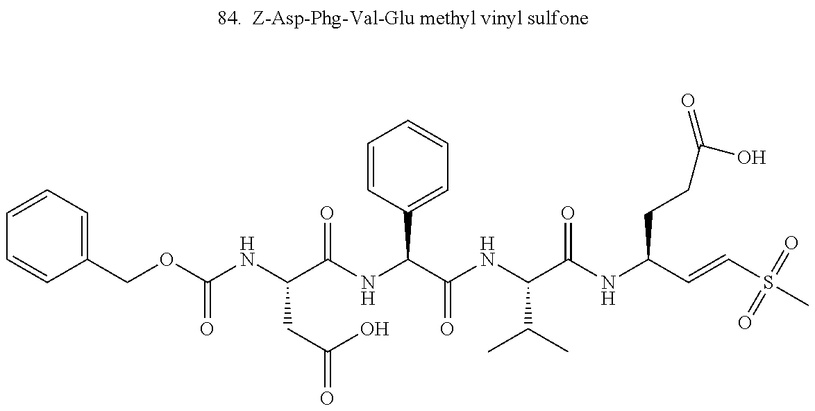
C1=CC=C(COC(NC(C(NC(C(NC(C(NC(C=CS(C)(=O)=O)CCC(O)=O)=O)C(C)C)=O)C2=CC=CC=C2)=O)CC(O)=O)=O)C=C1
